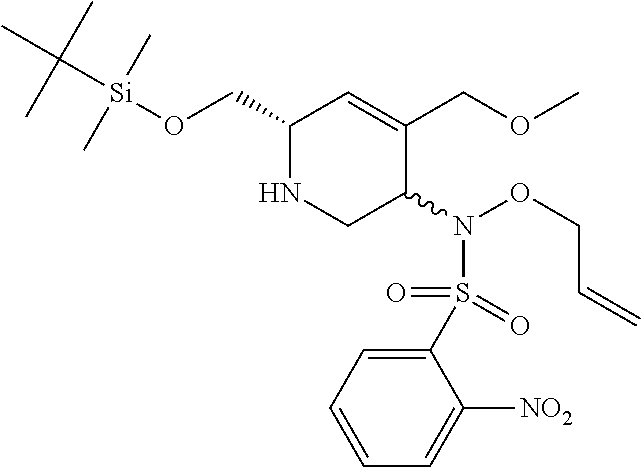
C1(CO[Si](C(C)(C)C)(C)C)NCC(N(S(C2=CC=CC=C2[NO2])(=O)=O)OCC=C)C(COC)=C1
